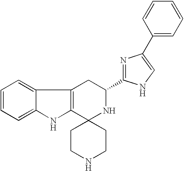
C12=C(C3=CC=CC=C3N1)CC(C1=NC(C3=CC=CC=C3)=CN1)NC21CCNCC1
